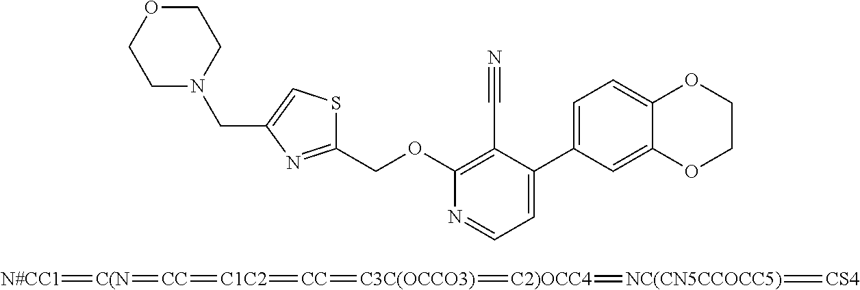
N1(CC2=CSC(COC3=C(C#N)C(C4=CC=C5C(=C4)OCCO5)=CC=N3)=N2)CCOCC1.[N#CC1]=[C(N]=[CC]=[C1C2]=[CC]=[C3C(OCCO3)]=[C2)OCC4]=[NC(CN5CCOCC5)]=[CS4]
